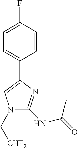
N1(C[CHF2])C(NC(=O)C)=NC(C2=CC=C(F)C=C2)=C1
